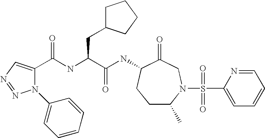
C1C(C)N(S(C2=CC=CC=N2)(=O)=O)CC(=O)C(NC(C(NC(=O)C2=CN=NN2C2=CC=CC=C2)CC2CCCC2)=O)C1
